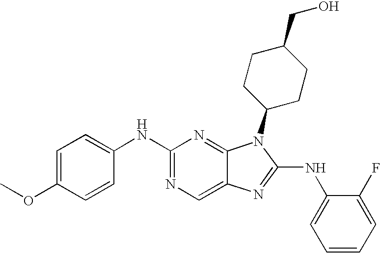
C1(NC2=CC=C(OC)C=C2)=NC=C2C(=N1)N(C1CCC(CO)CC1)C(NC1=CC=CC=C1F)=N2
